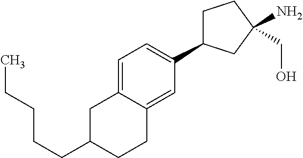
C1C(C2=CC=C3C(=C2)CCC(CCCCC)C3)CC(N)(CO)C1
